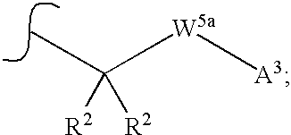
C(C)([R2])([R2])[W5a][A3]
